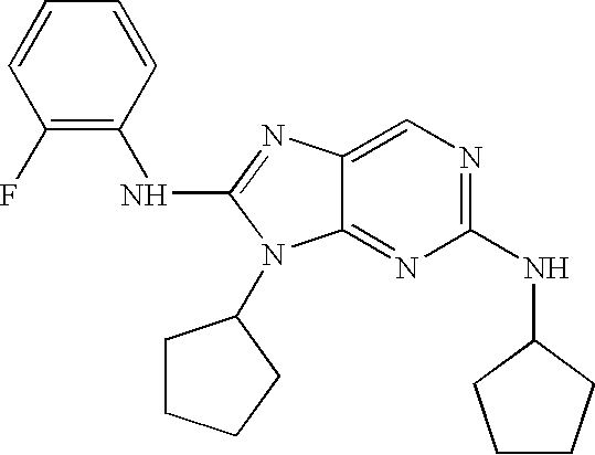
C1(F)=C(NC2=NC3=CN=C(NC4CCCC4)N=C3N2C2CCCC2)C=CC=C1
